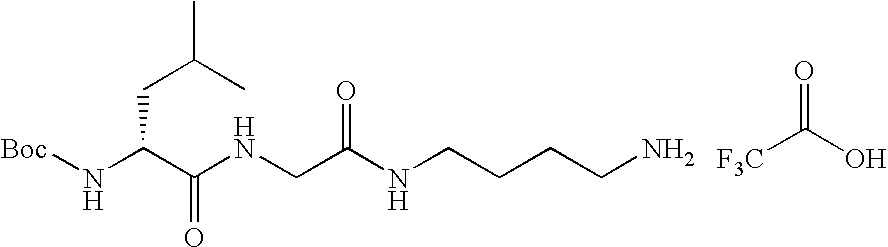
[Boc]NC(C(NCC(NCCCCN)=O)=O)CC(C)C.O=C(O)[F3C]
